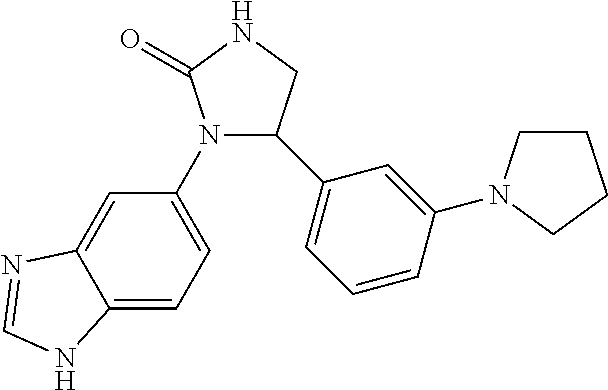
N1(C2=CC=C3C(=C2)N=CN3)C(C2=CC=CC(N3CCCC3)=C2)CNC1=O
